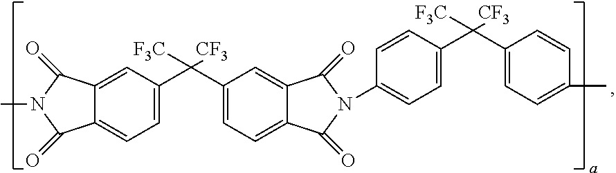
C12=CC=C(C(C3=CC=C4C(=C3)C(=O)N(C3=CC=C(C(C5=CC=C(C)C=C5)([CF3])[F3C])C=C3)C4=O)([CF3])[F3C])C=C1C(=O)N(C)C2=O
